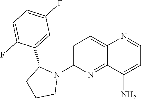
C1=C(C2CCCN2C2=CC=C3C(=N2)C(N)=CC=N3)C(F)=CC=C1F
